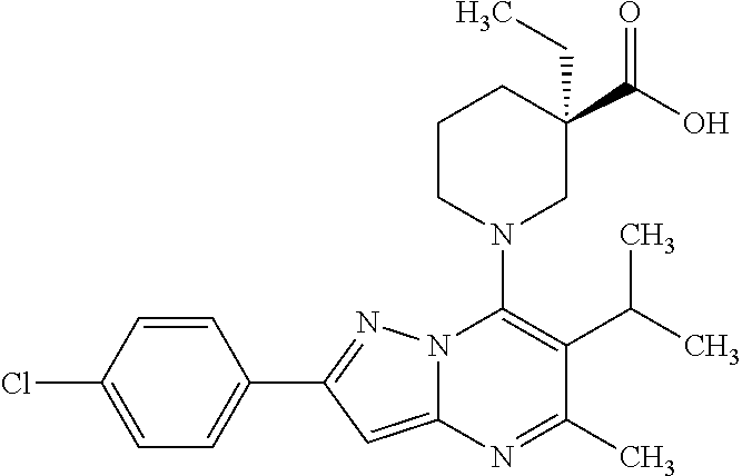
C1=CC(Cl)=CC=C1C1=NN2C(=C1)N=C(C)C(C(C)C)=C2N1CC(C(O)=O)(CC)CCC1
